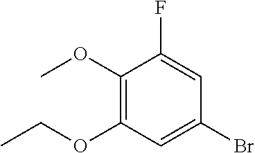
C1(OC)=C(OCC)C=C(Br)C=C1F
